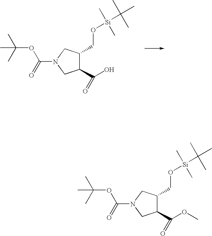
C1(C(O)=O)C(CO[Si](C(C)(C)C)(C)C)CN(C(=O)OC(C)(C)C)C1.C1(C(OC)=O)C(CO[Si](C(C)(C)C)(C)C)CN(C(=O)OC(C)(C)C)C1
